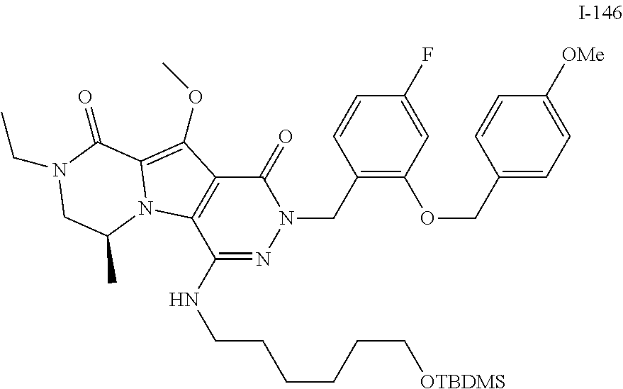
N1(CC2=C(OCC3=CC=C([OMe])C=C3)C=C(F)C=C2)C(=O)C2=C(C(NCCCCCC[OTBDMS])=N1)N1C(=C2OC)C(=O)N(CC)CC1C
